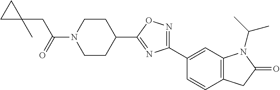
C(N1CCC(C2=NC(C3=CC4=C(C=C3)CC(=O)N4C(C)C)=NO2)CC1)(=O)CC1(C)CC1
